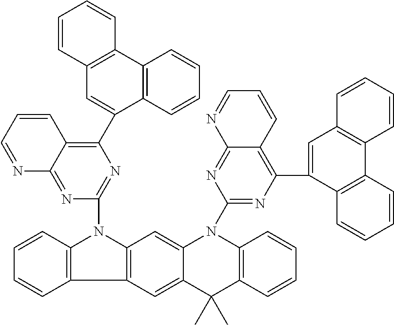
C12=C(C3=C(N1C1=NC(C4=CC5=C(C6=C4C=CC=C6)C=CC=C5)=C4C(=N1)N=CC=C4)C=C1C(=C3)C(C)(C)C3=C(N1C1=NC(C4=CC5=C(C6=C4C=CC=C6)C=CC=C5)=C4C(=N1)N=CC=C4)C=CC=C3)C=CC=C2
